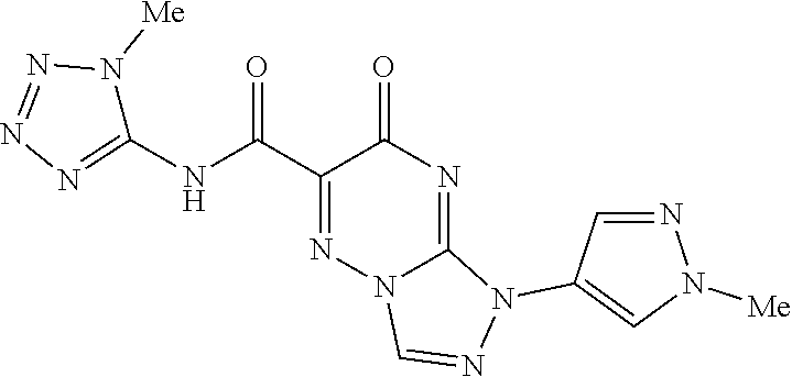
N1=C(C(=O)NC2=NN=NN2[Me])C(=O)N=C2N1C=NN2C1=CN([Me])N=C1
